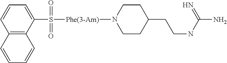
C1=CC=C(S(=O)(=O)[Phe(3-Am)]N2CCC(CCNC(N)=N)CC2)C2=C1C=CC=C2
